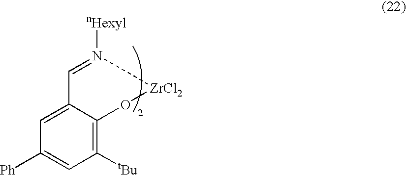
C12=CC([Ph])=CC([tBu])=C1O[ZrCl2]N([nHexyl])=C2
